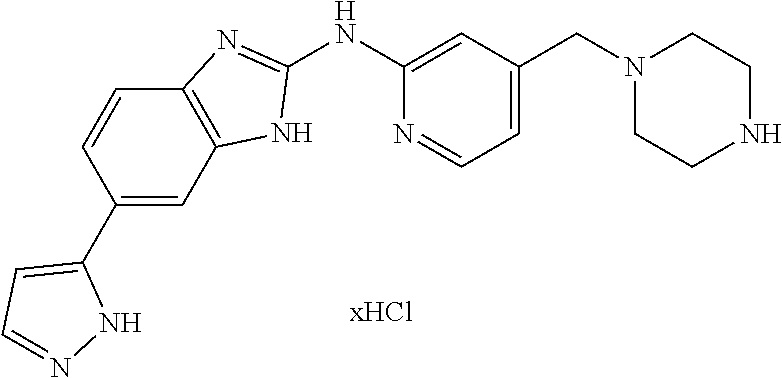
C1(NC2=CC(CN3CCNCC3)=CC=N2)=NC2=C(N1)C=C(C1=CC=NN1)C=C2
